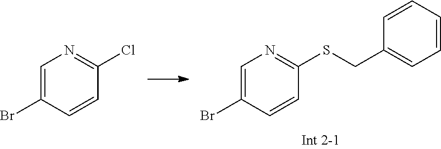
C1=C(Br)C=CC(SCC2=CC=CC=C2)=N1.C1=C(Br)C=CC(Cl)=N1
